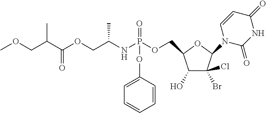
C(C(C(OCC(NP(OCC1C(O)C(Br)(Cl)C(N2C(=O)NC(=O)C=C2)O1)(=O)OC1=CC=CC=C1)C)=O)C)OC
